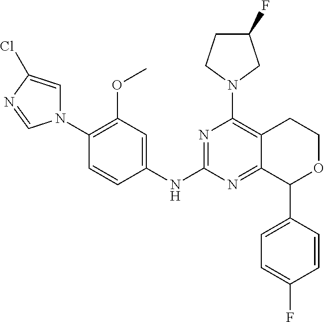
N1=C(NC2=CC(OC)=C(N3C=C(Cl)N=C3)C=C2)N=C2C(=C1N1CC(F)CC1)CCOC2C1=CC=C(F)C=C1
